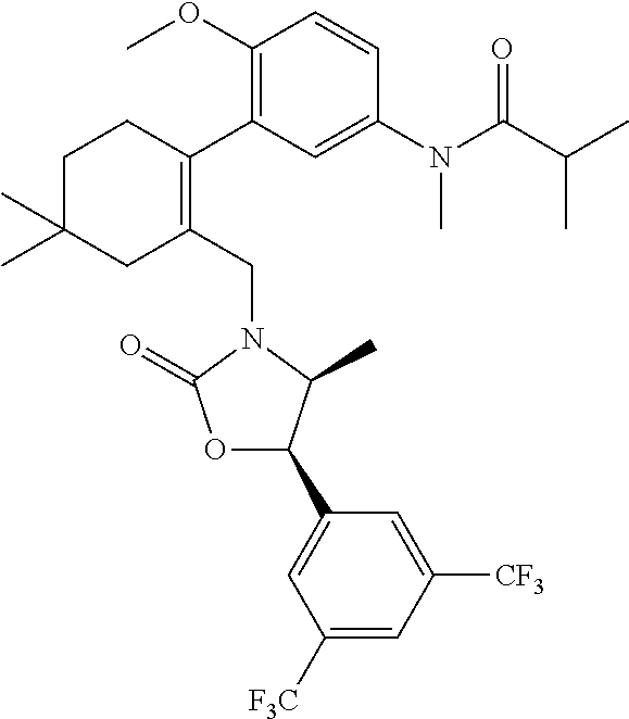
C1(CN2C(=O)OC(C3=CC([F3C])=CC([CF3])=C3)C2C)=C(C2=C(OC)C=CC(N(C(C(C)C)=O)C)=C2)CCC(C)(C)C1
